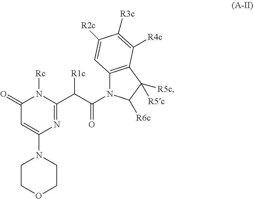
C1COCCN1C1=CC(=O)N([Rc])C(C(C(N2C3=C(C([R5c])([R5c])C2[R6c])C([R4c])=C([R3c])C([R2c])=C3)=O)[R1c])=N1
